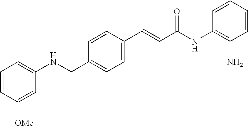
C(C1=CC=C(C=CC(NC2=C(N)C=CC=C2)=O)C=C1)NC1=CC=CC([OMe])=C1
